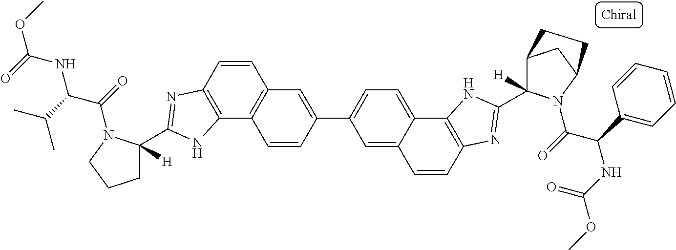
C1=CC2=C(C3=C1C=C(C1=CC=C4C(=C1)C=CC1=C4NC(C4([H])C5CC(N4C(=O)C(C4=CC=CC=C4)NC(OC)=O)CC5)=N1)C=C3)NC(C1([H])CCCN1C(=O)C(C(C)C)NC(OC)=O)=N2
